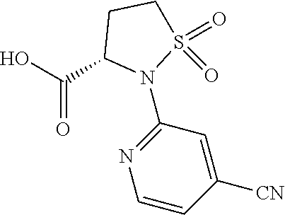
OC(=O)C1N(C2=NC=CC([CN])=C2)S(=O)(=O)CC1
